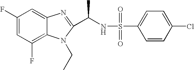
C1(F)=CC(F)=C2C(=C1)N=C(C(NS(=O)(=O)C1=CC=C(Cl)C=C1)C)N2CC
